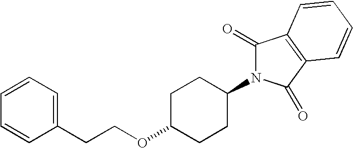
C1(=O)N(C2CCC(OCCC3=CC=CC=C3)CC2)C(=O)C2=C1C=CC=C2
